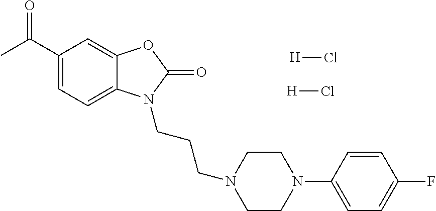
C1(C(C)=O)=CC=C2C(=C1)OC(=O)N2CCCN1CCN(C2=CC=C(F)C=C2)CC1.[H]Cl.[H]Cl
